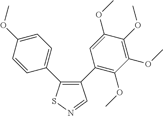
C1=CC(C2=C(C3=C(OC)C(OC)=C(OC)C(OC)=C3)C=NS2)=CC=C1OC
